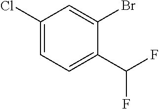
C1(Cl)=CC=C(C(F)F)C(Br)=C1
